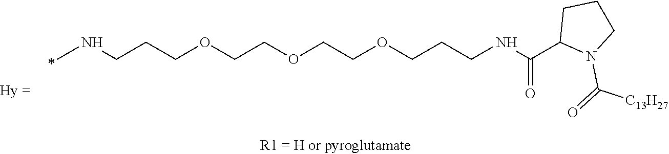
CNCCCOCCOCCOCCCNC(C1N(C([C13H27])=O)CCC1)=O
